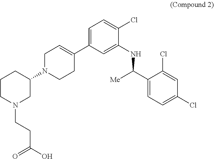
C1(C([Me])NC2=CC(C3=CCN(C4CCCN(CCC(O)=O)C4)CC3)=CC=C2Cl)=CC=C(Cl)C=C1Cl
